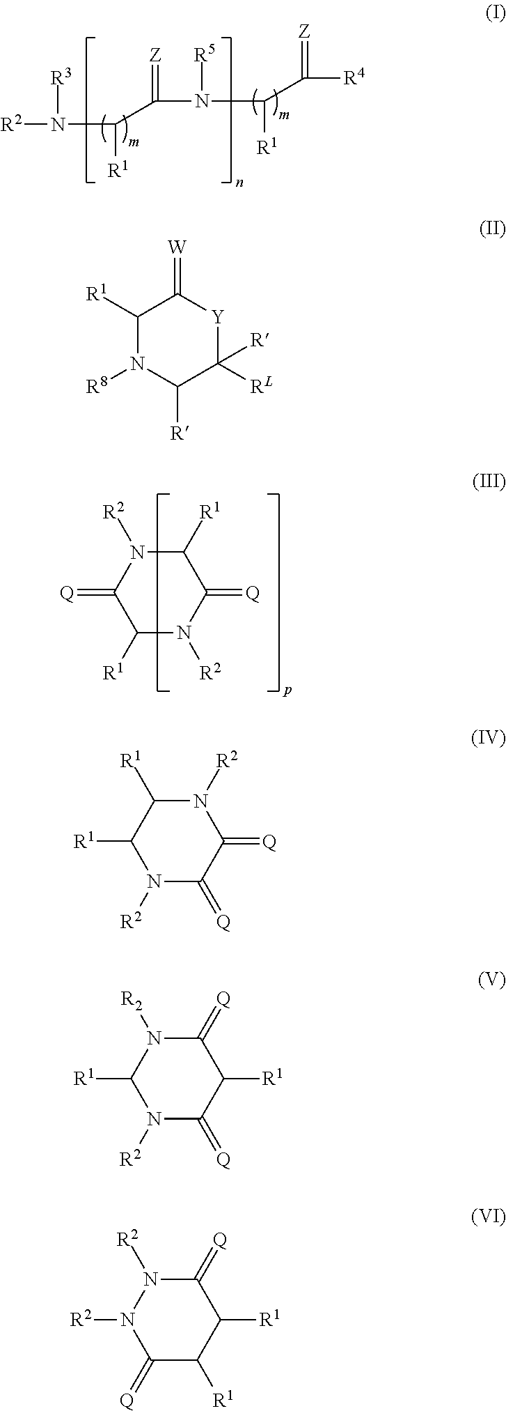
[R2]N([R3])C(C(N([R5])C(C([R4])=[Z])[R1])=[Z])[R1].C1([R1])N([R2])C(=[Q])C([R1])N([R2])C1=[Q].N1([R2])C([R1])C([R1])N([R2])C(=[Q])C1=[Q].C1(=[Q])N([R2])C([R1])N([R2])C(=[Q])C1[R1].C1(=[Q])N([R2])N([R2])C(=[Q])C([R1])C1[R1].C1([R1])N([R8])C([R])C([RL])([R])[Y]C1=[W]
